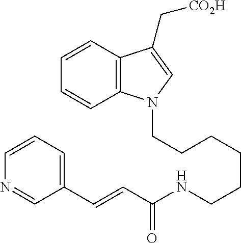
C(CCCCCNC(C=CC1=CC=CN=C1)=O)N1C2=C(C(C[CO2H])=C1)C=CC=C2
